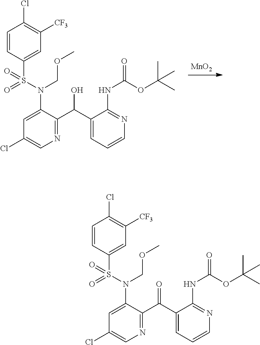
[MnO2].C1=CC(S(N(COC)C2=CC(Cl)=CN=C2C(C2=CC=CN=C2NC(=O)OC(C)(C)C)O)(=O)=O)=CC([CF3])=C1Cl.C1=CC(S(N(COC)C2=CC(Cl)=CN=C2C(C2=CC=CN=C2NC(=O)OC(C)(C)C)=O)(=O)=O)=CC([CF3])=C1Cl
